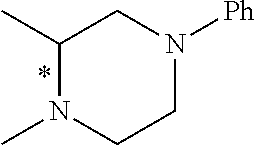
C1(C)N(C)CCN([Ph])C1
